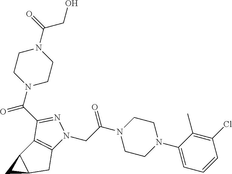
C(C(N1CCN(C2=CC=CC(Cl)=C2C)CC1)=O)N1C2=C(C(C(N3CCN(C(=O)CO)CC3)=O)=N1)C1C(C2)C1
